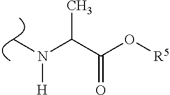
C(C(O[R5])=O)(N(C)[H])C
